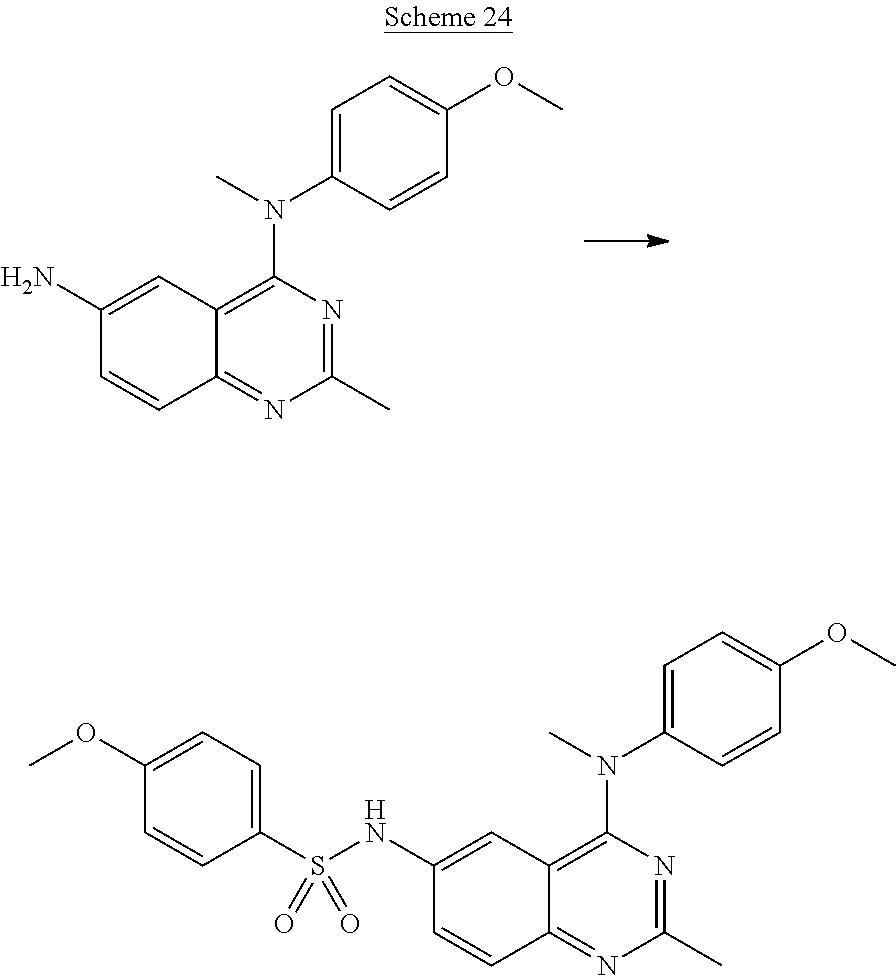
C1(C)=NC(N(C)C2=CC=C(OC)C=C2)=C2C(=N1)C=CC(N)=C2.C1(C)=NC(N(C)C2=CC=C(OC)C=C2)=C2C(=N1)C=CC(NS(C1=CC=C(OC)C=C1)(=O)=O)=C2
